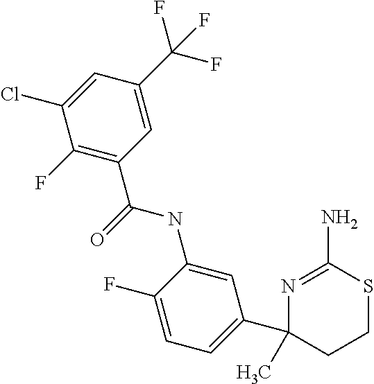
C1(F)=C(C(=O)NC2=CC(C3(C)N=C(N)SCC3)=CC=C2F)C=C(C(F)(F)F)C=C1Cl
